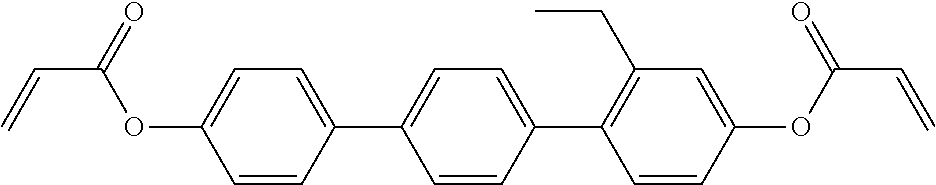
C1=C(C2=CC=C(OC(C=C)=O)C=C2)C=CC(C2=C(CC)C=C(OC(C=C)=O)C=C2)=C1
